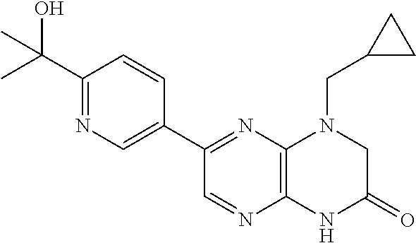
C12=C(N=C(C3=CN=C(C(O)(C)C)C=C3)C=N1)N(CC1CC1)CC(=O)N2
